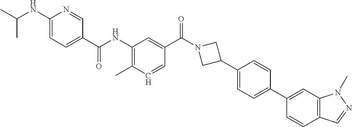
C1(C(NC2=C(C)C=CC(C(N3CC(C4=CC=C(C5=CC6=C(C=C5)C=NN6C)C=C4)C3)=O)=C2)=O)=CC=C(NC(C)C)N=C1
